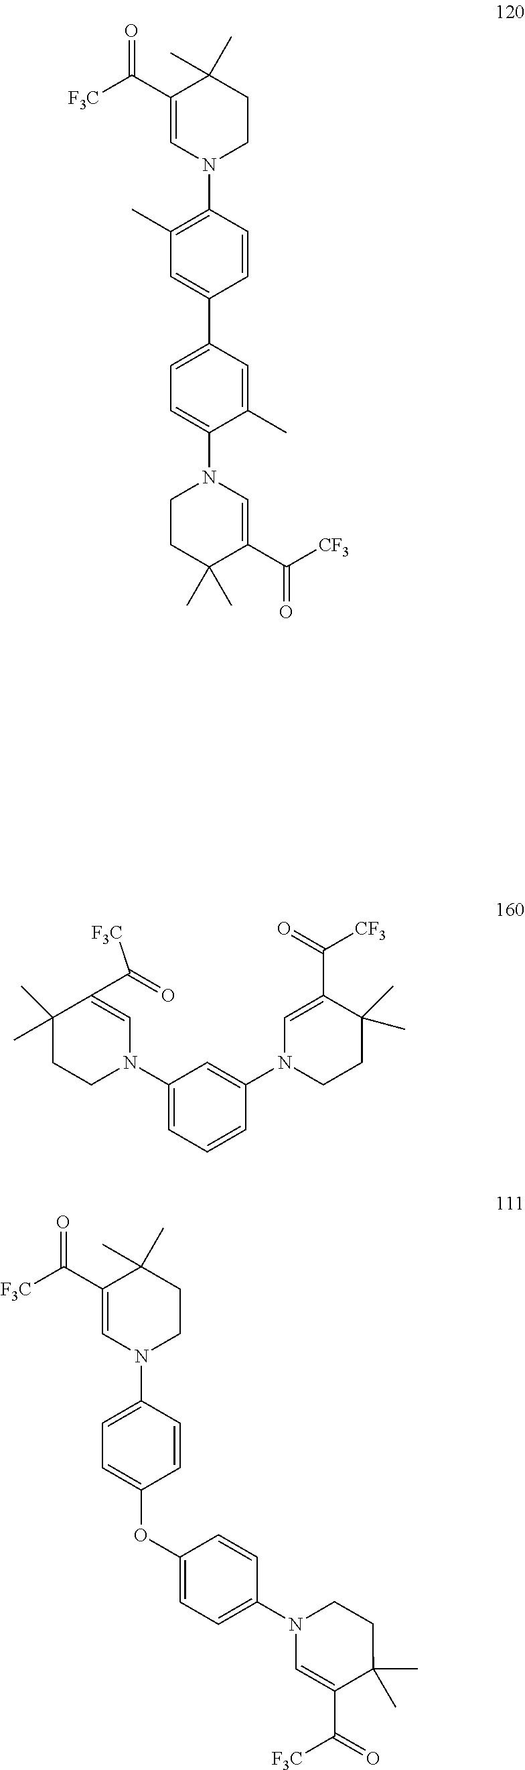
C1CN(C2=CC=C(OC3=CC=C(N4C=C(C([F3C])=O)C(C)(C)CC4)C=C3)C=C2)C=C(C([F3C])=O)C1(C)C.C1CN(C2=C(C)C=C(C3=CC=C(N4C=C(C([CF3])=O)C(C)(C)CC4)C(C)=C3)C=C2)C=C(C([F3C])=O)C1(C)C.C1(N2C=C(C([F3C])=O)C(C)(C)CC2)=CC=CC(N2CCC(C)(C)C(C(=O)[CF3])=C2)=C1
